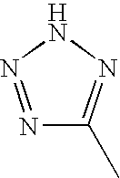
N1=NNN=C1C
